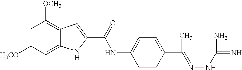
C1=C([H3CO])C=C2C(=C1[OCH3])C=C(C(NC1=CC=C(C(=NNC(=N)N)C)C=C1)=O)N2
